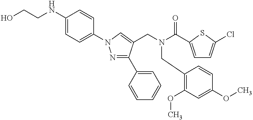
C1(NCCO)=CC=C(N2N=C(C3=CC=CC=C3)C(CN(C(C3=CC=C(Cl)S3)=O)CC3=C(OC)C=C(OC)C=C3)=C2)C=C1
